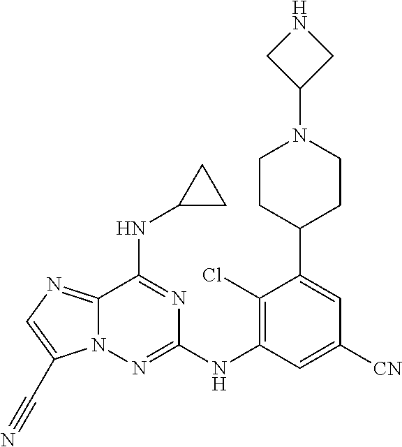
C12=NC=C(C#N)N1N=C(NC1=C(Cl)C(C3CCN(C4CNC4)CC3)=CC([CN])=C1)N=C2NC1CC1
